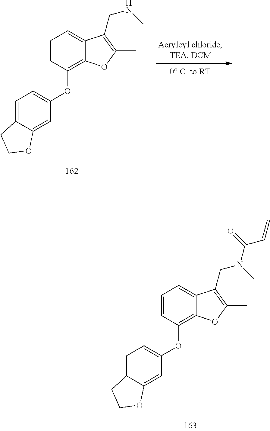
C1=CC(OC2=CC=C3C(=C2)OCC3)=C2C(=C1)C(CNC)=C(C)O2.C1=CC(OC2=CC=C3C(=C2)OCC3)=C2C(=C1)C(CN(C)C(=O)C=C)=C(C)O2
